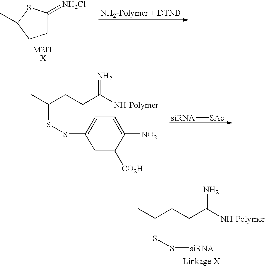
[NH2-Polymer + DTNB].C1C(=[NH2Cl])SC(C)C1.[siRNA][SAc].N=C([NH-Polymer])CCC(C)SSC1=CC=C([NO2])C([CO2H])C1.N=C([NH-Polymer])CCC(C)SS[siRNA]
